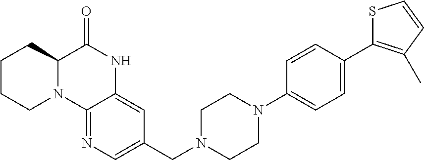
C1CCN2C(C1)C(=O)NC1=CC(CN3CCN(C4=CC=C(C5=C(C)C=CS5)C=C4)CC3)=CN=C21
